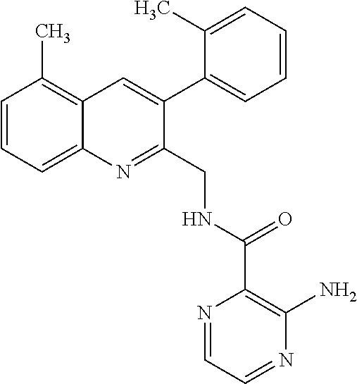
C1=CC=C2C(=C1C)C=C(C1=CC=CC=C1C)C(CNC(C1=C(N)N=CC=N1)=O)=N2
